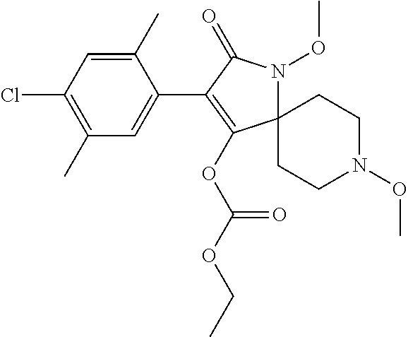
C12(N(OC)C(=O)C(C3=CC(C)=C(Cl)C=C3C)=C1OC(OCC)=O)CCN(OC)CC2
